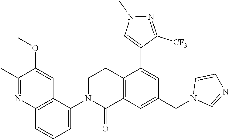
N1=C(C)C(OC)=CC2=C1C=CC=C2N1C(=O)C2=C(CC1)C(C1=CN(C)N=C1[CF3])=CC(CN1C=NC=C1)=C2
